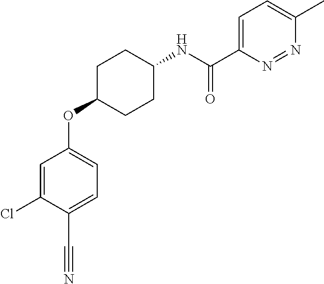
C1(OC2CCC(NC(C3=CC=C(C)N=N3)=O)CC2)=CC=C(C#N)C(Cl)=C1
